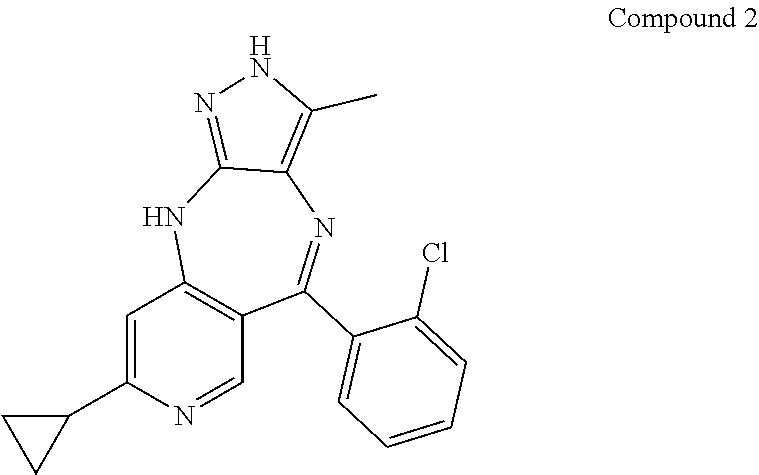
C1=C(C2CC2)N=CC2=C1NC1=NNC(C)=C1N=C2C1=CC=CC=C1Cl
